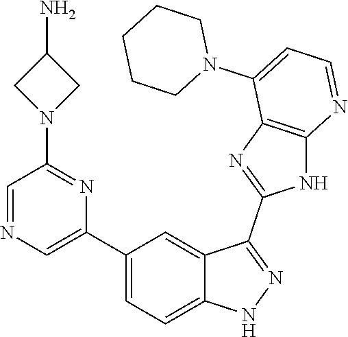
C1(C2=CC=C3C(=C2)C(C2=NC4=C(N2)N=CC=C4N2CCCCC2)=NN3)=CN=CC(N2CC(N)C2)=N1
